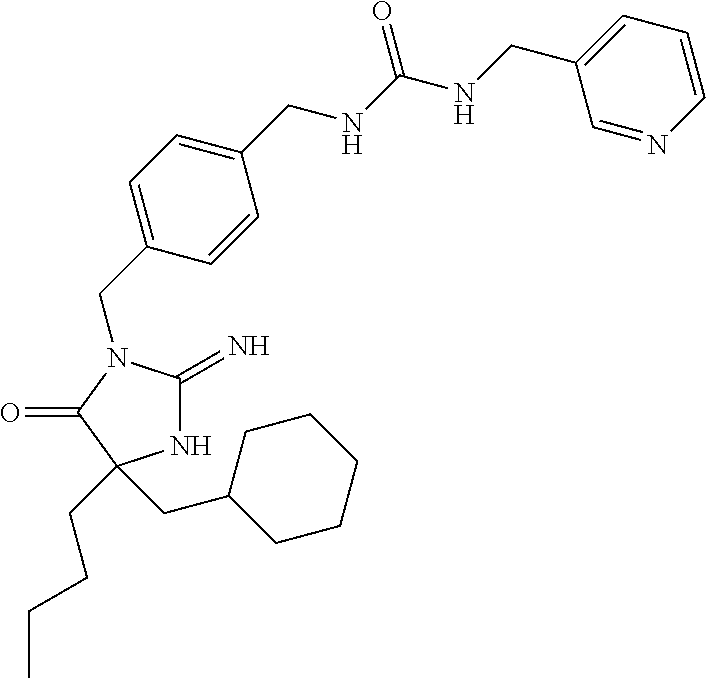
C1(CN2C(=N)NC(CCCC)(CC3CCCCC3)C2=O)=CC=C(CNC(NCC2=CC=CN=C2)=O)C=C1
